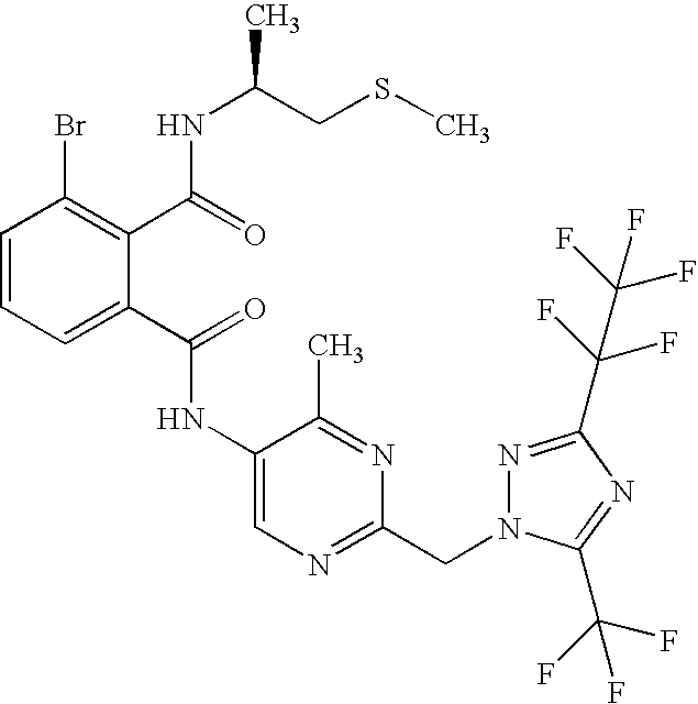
C1=CC=C(C(=O)NC2=CN=C(CN3N=C(C(F)(F)C(F)(F)F)N=C3C(F)(F)F)N=C2C)C(C(=O)NC(CSC)C)=C1Br
